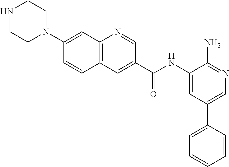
N1(C2=CC3=C(C=C2)C=C(C(NC2=CC(C4=CC=CC=C4)=CN=C2N)=O)C=N3)CCNCC1
